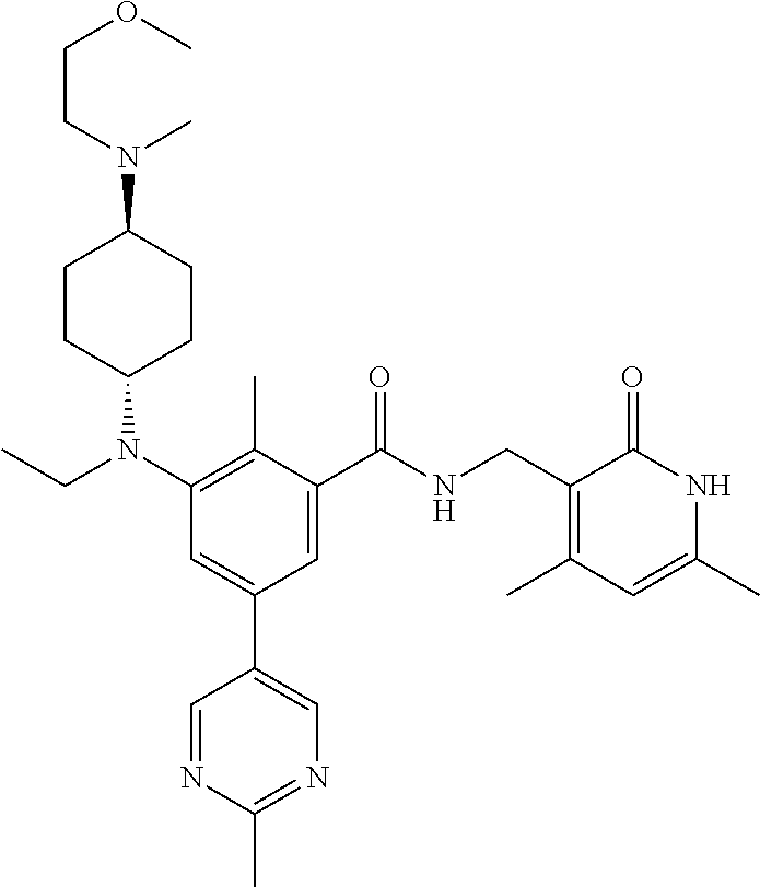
C1CC(N(CC)C2=C(C)C(C(=O)NCC3=C(C)C=C(C)NC3=O)=CC(C3=CN=C(C)N=C3)=C2)CCC1N(C)CCOC
